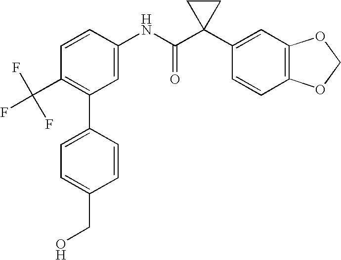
C1=CC(NC(C2(C3=CC4=C(C=C3)OCO4)CC2)=O)=CC(C2=CC=C(CO)C=C2)=C1C(F)(F)F
